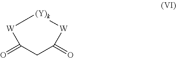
O=C1CC(=O)[W][(Y)k][W]1
